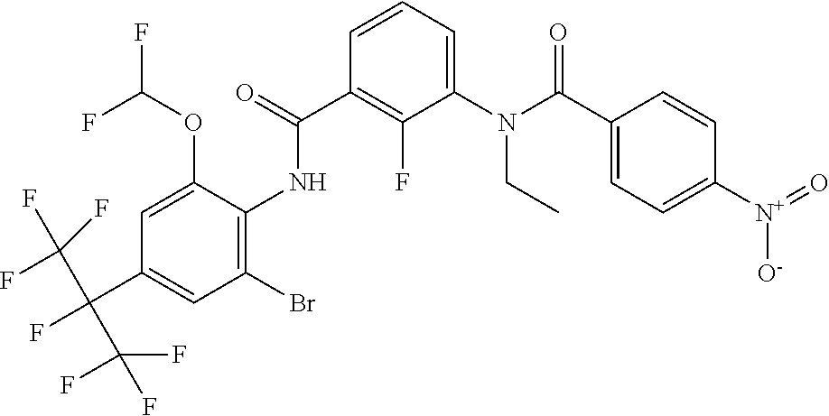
C1=CC=C(N(C(C2=CC=C([N+](=O)[O-])C=C2)=O)CC)C(F)=C1C(=O)NC1=C(Br)C=C(C(F)(C(F)(F)F)C(F)(F)F)C=C1OC(F)F
